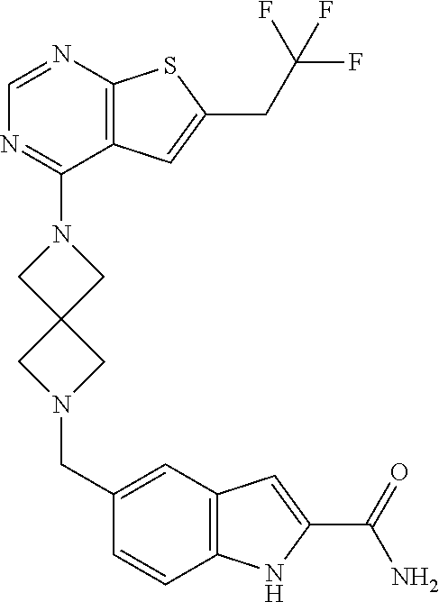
C12=C(C=C(CC(F)(F)F)S1)C(N1CC3(CN(CC4=CC5=C(C=C4)NC(C(=O)N)=C5)C3)C1)=NC=N2
